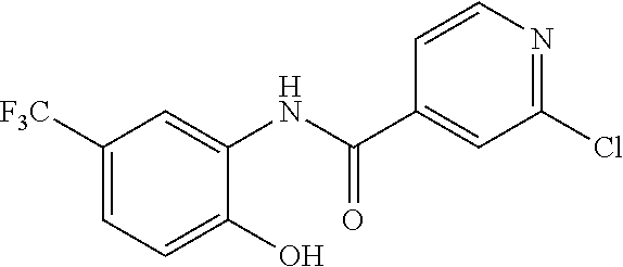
C1([F3C])=CC=C(O)C(NC(C2=CC(Cl)=NC=C2)=O)=C1
